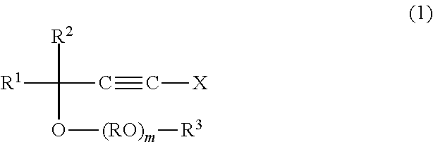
[R1]C(O[(RO)m][R3])([R2])C#C[X]
